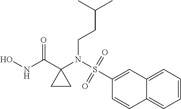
ONC(=O)C1(N(S(=O)(=O)C2=CC3=CC=CC=C3C=C2)CCC(C)C)CC1
